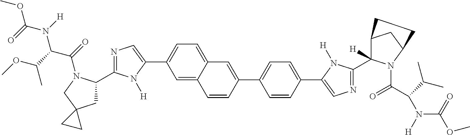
COC(N([H])C(C(OC)C)C(=O)N1C(C2=NC=C(C3=CC=C4C(=C3)C=CC(C3=CC=C(C5=CN=C(C6([H])C7CC(N6C(=O)C(N(C(OC)=O)[H])C(C)C)CC7)N5[H])C=C3)=C4)N2[H])CC2(C1)CC2)=O
